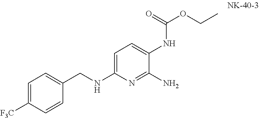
C(NC1=CC=C(NC(=O)OCC)C(N)=N1)C1=CC=C([F3C])C=C1
